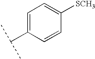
C1=C(C(C)C)C=CC([SCH3])=C1
